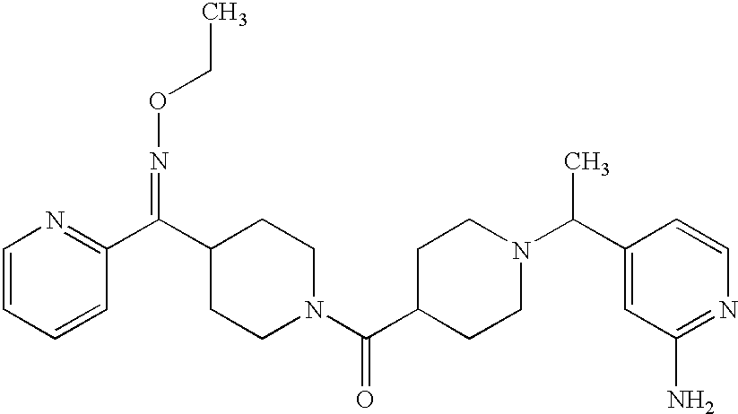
C1=CC=CC(C(=NOCC)C2CCN(C(=O)C3CCN(C(C4=CC(N)=NC=C4)C)CC3)CC2)=N1
